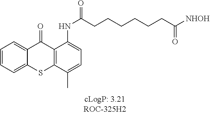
C1=CC=C2C(=C1)C(=O)C1=C(S2)C(C)=CC=C1NC(CCCCCCC([NHOH])=O)=O
